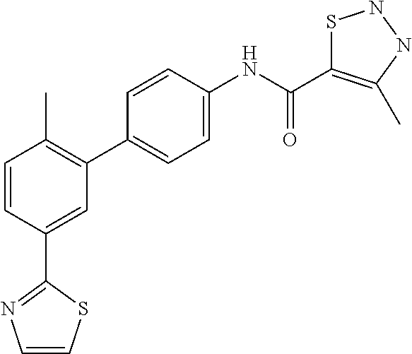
C1=CC(C2=NC=CS2)=CC(C2=CC=C(NC(=O)C3=C(C)NNS3)C=C2)=C1C
